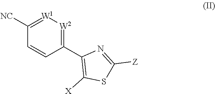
C1([NC])=[W1][W2]=C(C2=C([X])SC([Z])=N2)C=C1
